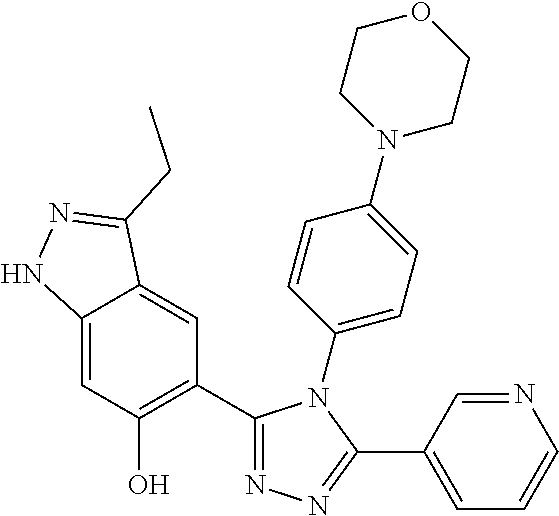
C12=CC(O)=C(C3=NN=C(C4=CC=CN=C4)N3C3=CC=C(N4CCOCC4)C=C3)C=C1C(CC)=NN2
